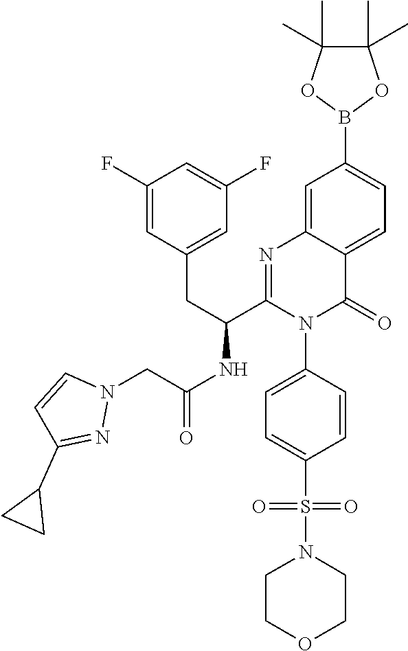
C1(F)=CC(CC(C2=NC3=CC(B4OC(C)(C)C(C)(C)O4)=CC=C3C(=O)N2C2=CC=C(S(N3CCOCC3)(=O)=O)C=C2)NC(=O)CN2C=CC(C3CC3)=N2)=CC(F)=C1
